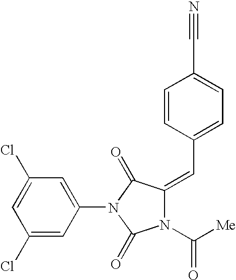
C1(Cl)=CC(Cl)=CC(N2C(=O)N(C([Me])=O)C(=CC3=CC=C(C#N)C=C3)C2=O)=C1
